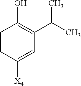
C1=CC([X4])=CC(C(C)C)=C1O
